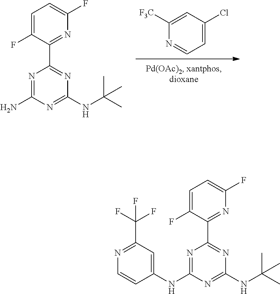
N1=CC=C(Cl)C=C1[F3C].N1=C(N)N=C(NC(C)(C)C)N=C1C1=NC(F)=CC=C1F.N1=C(NC2=CC(C(F)(F)F)=NC=C2)N=C(NC(C)(C)C)N=C1C1=NC(F)=CC=C1F
